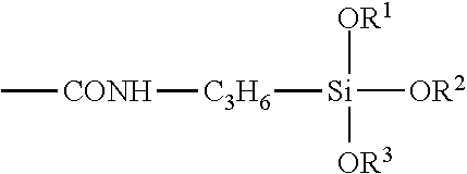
[Si]([OR2])([OR1])([OR3])[C3H6][CONH]C
